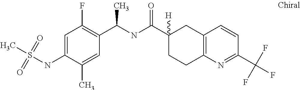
C1=C(NS(C)(=O)=O)C(C)=CC(C(NC(C2([H])CCC3=C(C2)C=CC(C(F)(F)F)=N3)=O)C)=C1F
